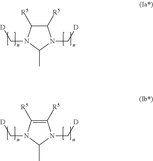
C1([R5])C([R5])N(C[D])C(C)N1C[D].C1([R5])=C([R5])N(C[D])C(C)N1C[D]
